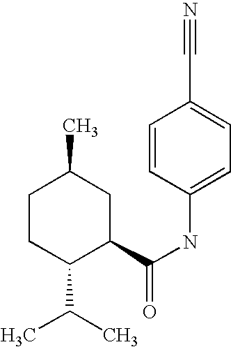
C1CC(C(C)C)C(C(NC2=CC=C(C#N)C=C2)=O)CC1C
